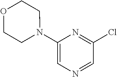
C1(N2CCOCC2)=CN=CC(Cl)=N1
